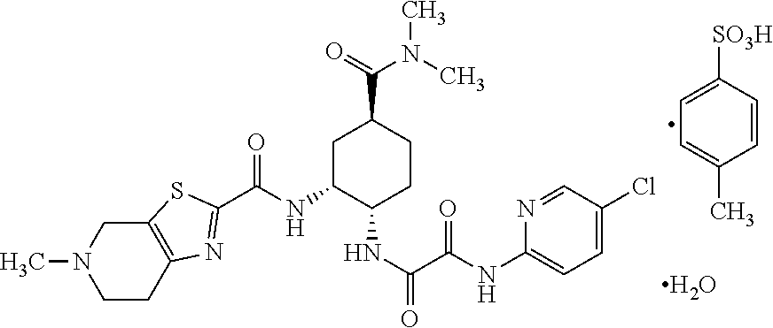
C1CC2=C(CN1C)SC(C(NC1C(NC(C(=O)NC3=CC=C(Cl)C=N3)=O)CCC(C(=O)N(C)C)C1)=O)=N2.C1=C([SO3H])C=CC(C)=C1.O
